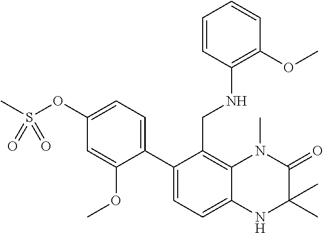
C12=C(CNC3=C(OC)C=CC=C3)C(C3=CC=C(OS(C)(=O)=O)C=C3OC)=CC=C1NC(C)(C)C(=O)N2C
